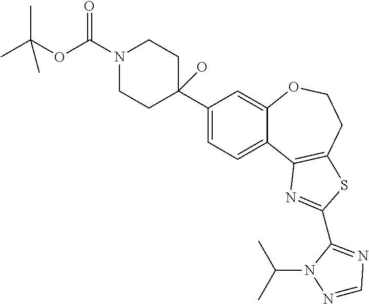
C1(C2(O)CCN(C(OC(C)(C)C)=O)CC2)=CC=C2C(=C1)OCCC1=C2N=C(C2=NC=NN2C(C)C)S1
